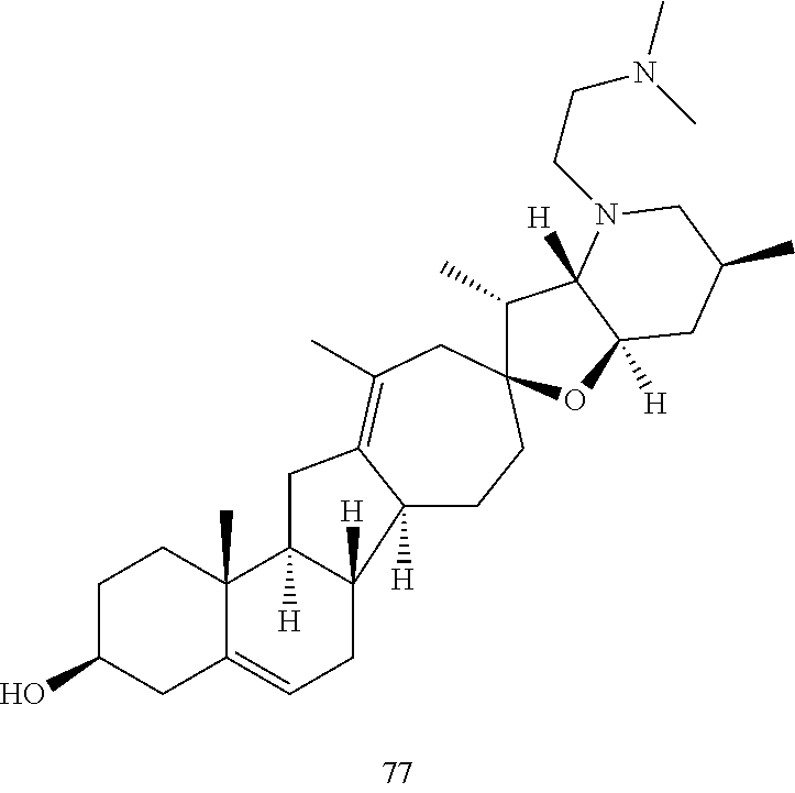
C1C(O)CC2=CCC3([H])C4([H])CCC5(CC(C)=C4CC3([H])C2(C)C1)C(C)C1([H])C([H])(O5)CC(C)CN1CCN(C)C
